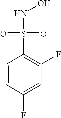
C1=CC(F)=CC(F)=C1S(NO)(=O)=O
